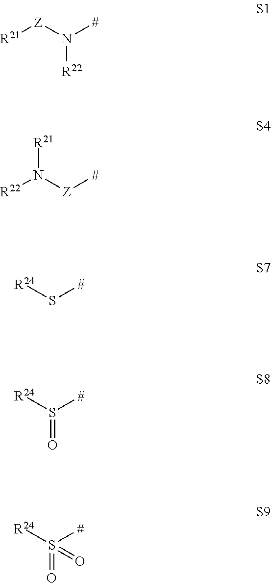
[R21][Z]N([#])[R22].N([R21])([Z][#])[R22].S([#])[R24].S(=O)([#])[R24].S(=O)([#])([R24])=O
